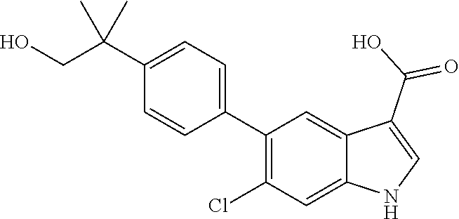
C1(C2=CC=C(C(CO)(C)C)C=C2)=C(Cl)C=C2C(=C1)C(C(O)=O)=CN2
